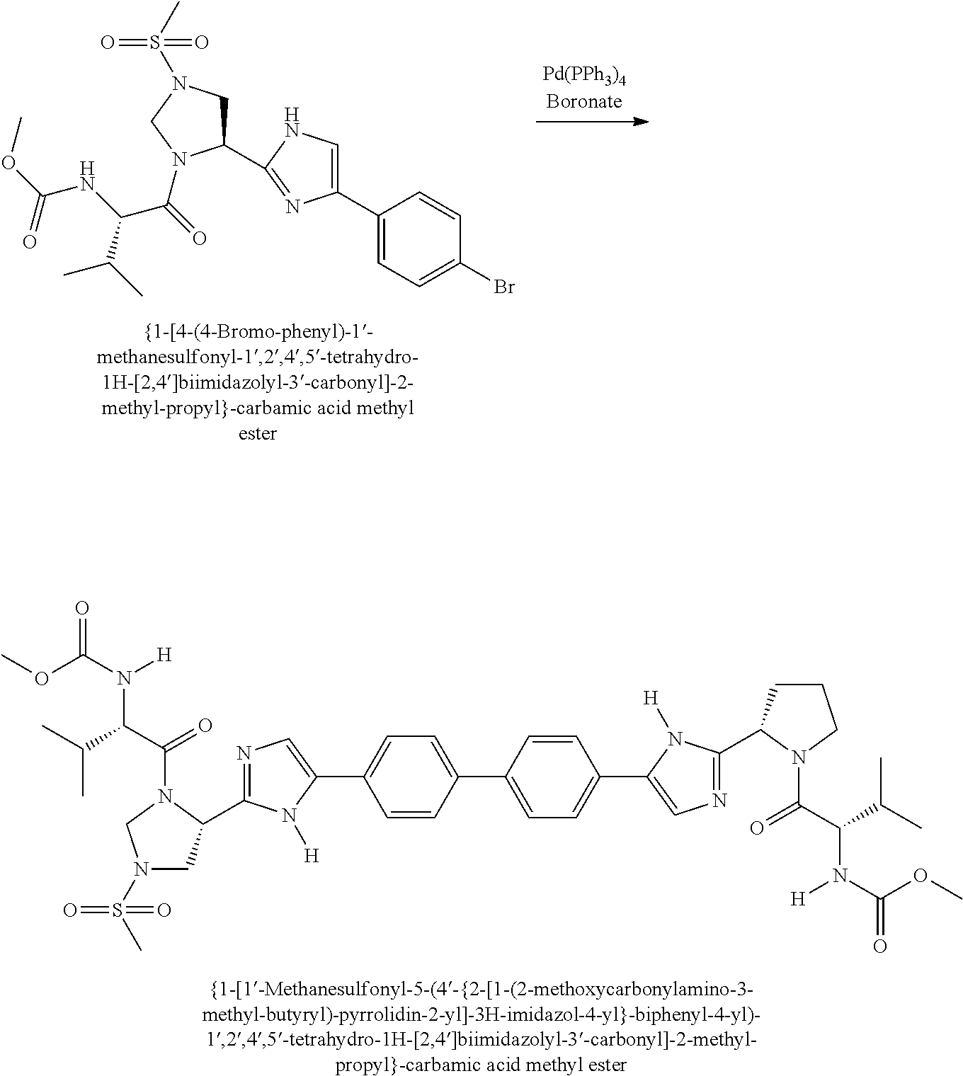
C1(C2=NC(C3=CC=C(Br)C=C3)=CN2)CN(S(C)(=O)=O)CN1C(=O)C(NC(OC)=O)C(C)C.C1=CC(C2=CC=C(C3=CN=C(C4CCCN4C(C(C(C)C)N(C(OC)=O)[H])=O)N3[H])C=C2)=CC=C1C1=CN=C(C2CN(S(C)(=O)=O)CN2C(C(C(C)C)N(C(OC)=O)[H])=O)N1[H]
